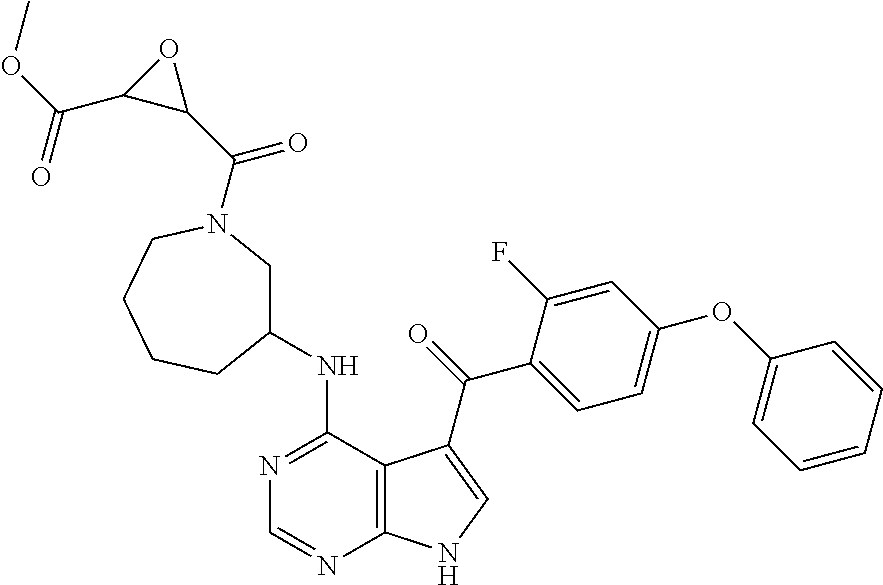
N1=C(NC2CN(C(C3C(C(OC)=O)O3)=O)CCCC2)C2=C(N=C1)NC=C2C(=O)C1=CC=C(OC2=CC=CC=C2)C=C1F
